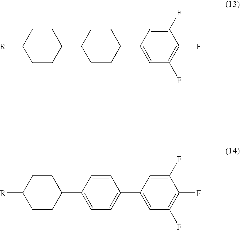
C1([R])CCC(C2CCC(C3=CC(F)=C(F)C(F)=C3)CC2)CC1.C1([R])CCC(C2=CC=C(C3=CC(F)=C(F)C(F)=C3)C=C2)CC1
